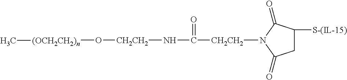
N1([CH2CH2]C(N[CH2CH2]O[(OCH2CH2)n]C)=O)C(=O)CC([S-(IL-15)])C1=O
